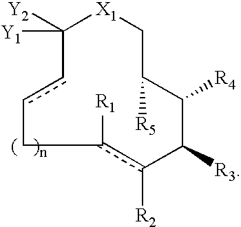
C1([Y2])([Y1])ccCc([R1])c([R2])C([R3])C([R4])C([R5])C[X1]1
